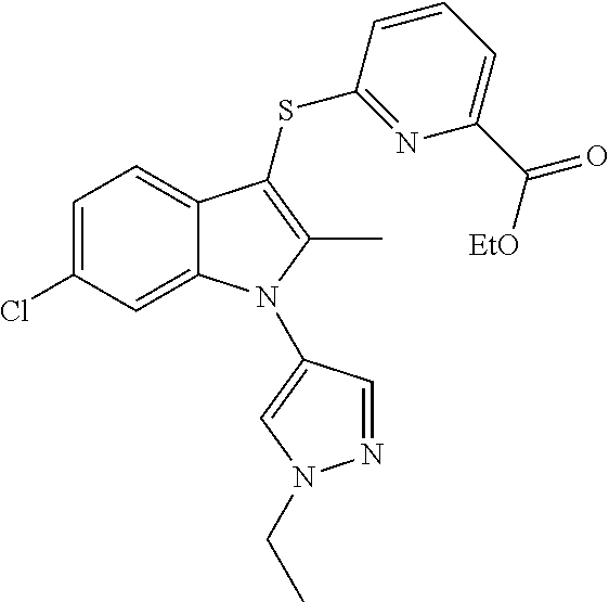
C1=C(Cl)C=C2C(=C1)C(SC1=NC(C([EtO])=O)=CC=C1)=C(C)N2C1=CN(CC)N=C1
